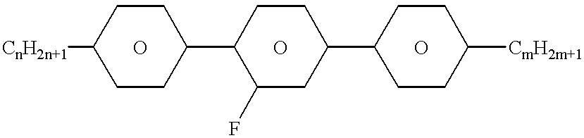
[CnH2n+1]C1CCC(C2C(F)CC(C3CCC([CmH2m+1])CC3)CC2)CC1.O.O.O
